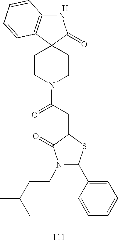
N1C2=C(C3(C1=O)CCN(C(CC1C(=O)N(CCC(C)C)C(C4=CC=CC=C4)S1)=O)CC3)C=CC=C2.[H]
